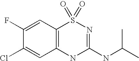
C1(Cl)=CC2=C(C=C1F)S(=O)(=O)N=C(NC(C)C)N2
